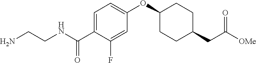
NCCNC(C1=CC=C(OC2CCC(CC([OMe])=O)CC2)C=C1F)=O
